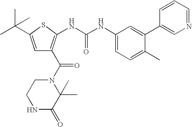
N1C(=O)C(C)(C)N(C(=O)C2=C(NC(NC3=CC=C(C)C(C4=CN=CC=C4)=C3)=O)SC(C(C)(C)C)=C2)CC1
